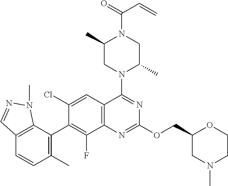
C12=C(C=C(Cl)C(C3=C(C)C=CC4=C3N(C)N=C4)=C1F)C(N1C(C)CN(C(=O)C=C)C(C)C1)=NC(OCC1CN(C)CCO1)=N2
